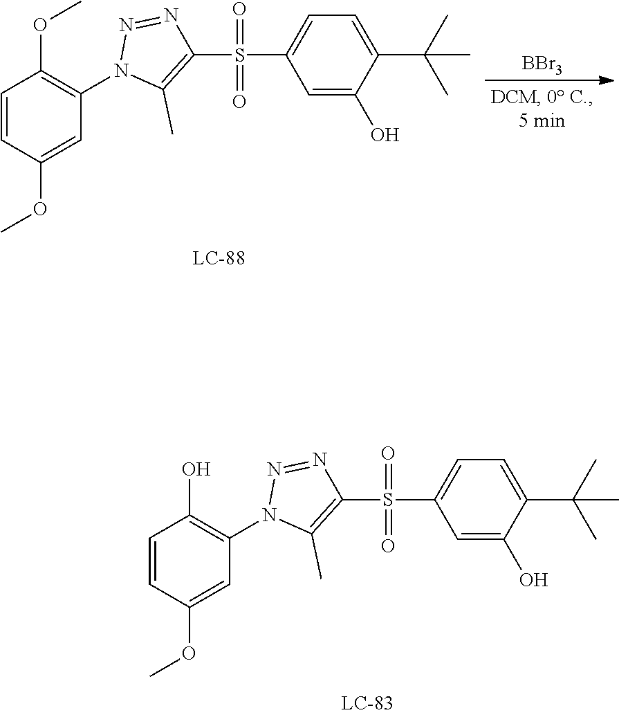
C1=CC(OC)=CC(N2C(C)=C(S(C3=CC=C(C(C)(C)C)C(O)=C3)(=O)=O)N=N2)=C1O.[BBr3].C1=CC(OC)=CC(N2C(C)=C(S(C3=CC=C(C(C)(C)C)C(O)=C3)(=O)=O)N=N2)=C1OC
